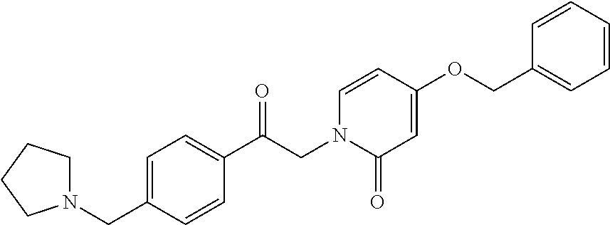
C(CN1C(=O)C=C(OCC2=CC=CC=C2)C=C1)(C1=CC=C(CN2CCCC2)C=C1)=O
